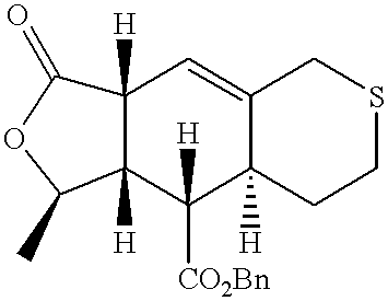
C12([H])C([H])(C([CO2Bn])([H])C3([H])C(=C1)CSCC3)C(C)OC2=O
